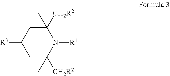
C1([R3])CC([CH2R2])(C)N([R1])C([CH2R2])(C)C1
